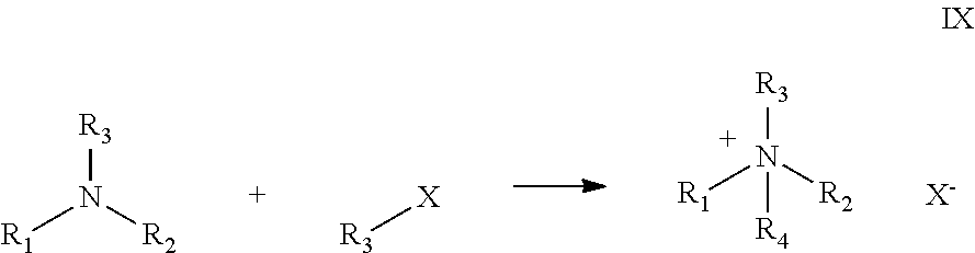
[X][R3].N([R1])([R2])[R3].N([R1])([R2])([R3])[R4].[X-]
